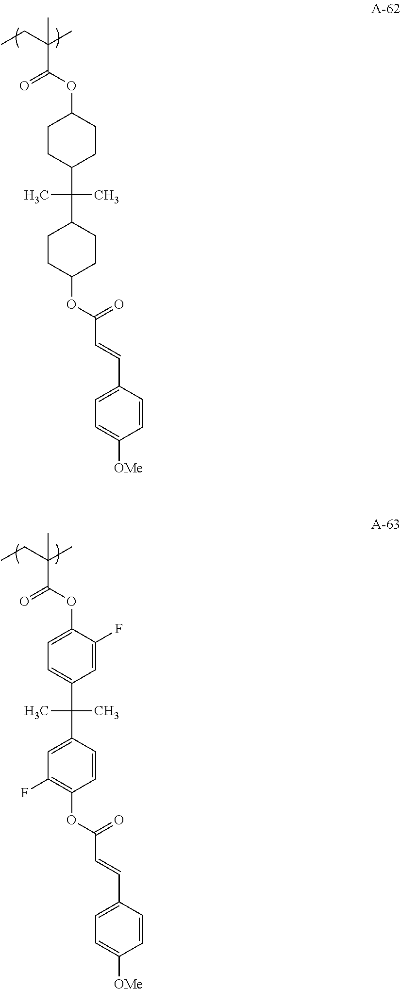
CCC(C)(C(OC1CCC(C(C2CCC(OC(=O)C=CC3=CC=C([OMe])C=C3)CC2)(C)C)CC1)=O)C.CCC(C)(C(OC1=CC=C(C(C2=CC(F)=C(OC(C=CC3=CC=C([OMe])C=C3)=O)C=C2)(C)C)C=C1F)=O)C
